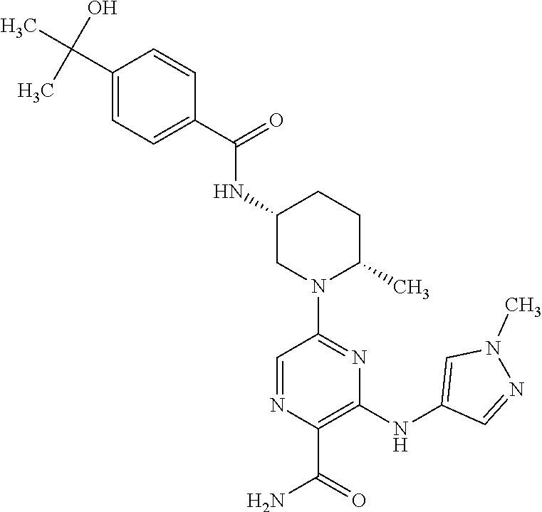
C1=CC(C(=O)NC2CN(C3=NC(NC4=CN(C)N=C4)=C(C(=O)N)N=C3)C(C)CC2)=CC=C1C(C)(O)C
